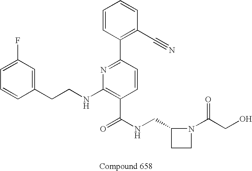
C1=CC(CCNC2=C(C(NCC3CCN3C(CO)=O)=O)C=CC(C3=C(C#N)C=CC=C3)=N2)=CC(F)=C1
